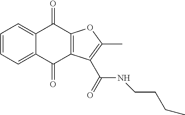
C1=CC=C2C(=C1)C(=O)C1=C(C2=O)C(C(=O)NCCCC)=C(C)O1
